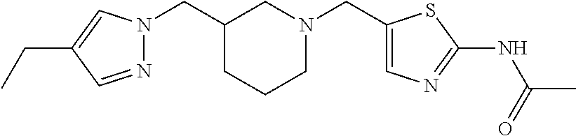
N1=CC(CC)=CN1CC1CN(CC2=CN=C(NC(C)=O)S2)CCC1
